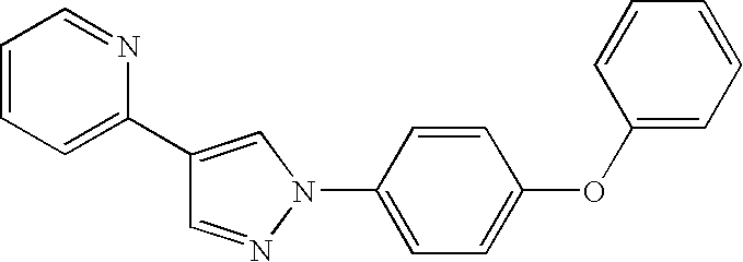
C1(C2=CC=CC=N2)=CN(C2=CC=C(OC3=CC=CC=C3)C=C2)N=C1
